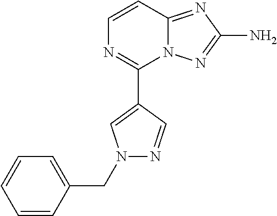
C1=CC2=NC(N)=NN2C(C2=CN(CC3=CC=CC=C3)N=C2)=N1
